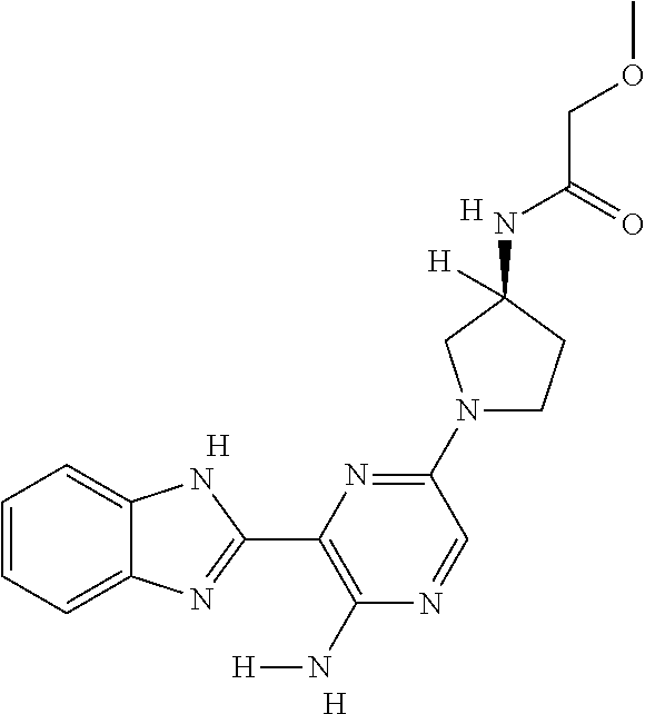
C1=CC=C2C(=C1)NC(C1=C(N[H])N=CC(N3CCC(NC(=O)COC)([H])C3)=N1)=N2.[H].[H].[H]
